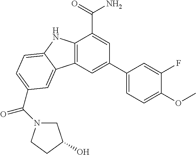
C12=C(C=C(C3=CC=C(OC)C(F)=C3)C=C1C(=O)N)C1=CC(C(N3CC(O)CC3)=O)=CC=C1N2
